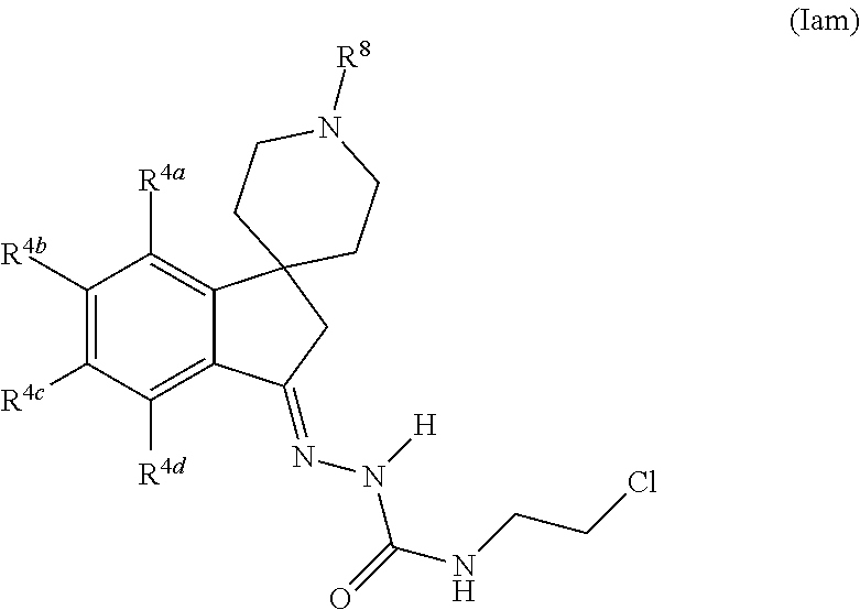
C1([R4b])=C([R4c])C([R4d])=C2C(=C1[R4a])C1(CC2=NN(C(=O)NCCCl)[H])CCN([R8])CC1
